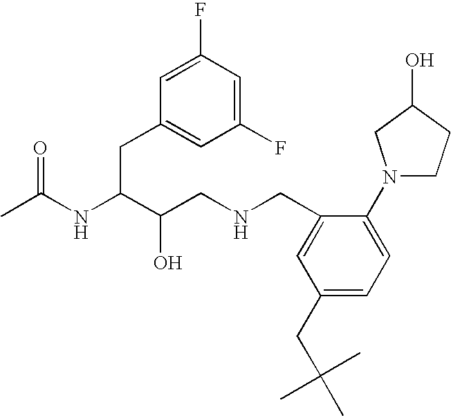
CC(NC(C(CNCC1=CC(CC(C)(C)C)=CC=C1N1CCC(O)C1)O)CC1=CC(F)=CC(F)=C1)=O
